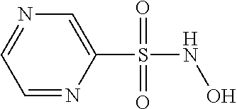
C1=NC(S(NO)(=O)=O)=CN=C1
